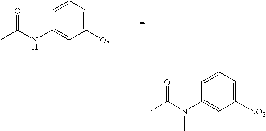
CC(NC1=CC([O2])=CC=C1)=O.CC(N(C1=CC([NO2])=CC=C1)C)=O
